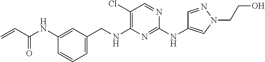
C1=C(CNC2=C(Cl)C=NC(NC3=CN(CCO)N=C3)=N2)C=C(NC(C=C)=O)C=C1
